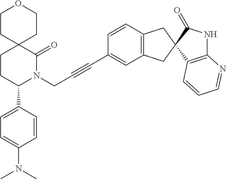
C12(CCC(C3=CC=C(N(C)C)C=C3)N(CC#CC3=CC4=C(C=C3)CC3(C4)C4=C(NC3=O)N=CC=C4)C1=O)CCOCC2
